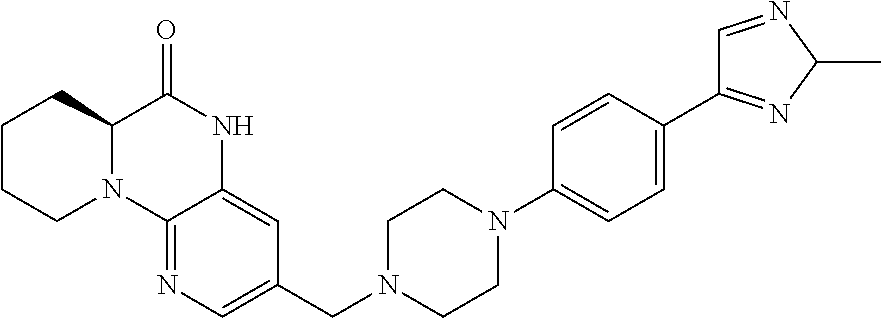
C1CCN2C(C1)C(=O)NC1=CC(CN3CCN(C4=CC=C(C5=NC(C)N=C5)C=C4)CC3)=CN=C21
